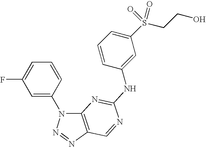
C1=C(N2C3=C(N=N2)C=NC(NC2=CC(S(CCO)(=O)=O)=CC=C2)=N3)C=CC=C1F
